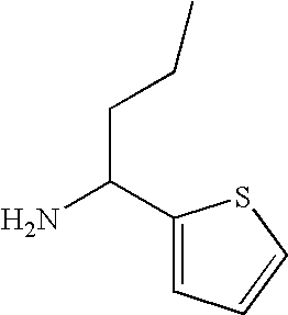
C1(C(N)CCC)=CC=CS1
